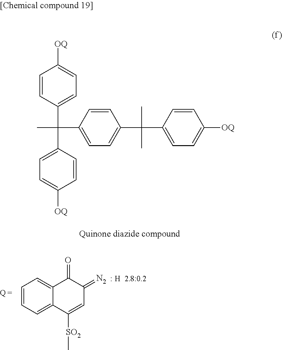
C1=CC(C(C)(C2=CC=C(C(C)(C)C3=CC=C([OQ])C=C3)C=C2)C2=CC=C([OQ])C=C2)=CC=C1[OQ].C1=CC=C2C(=C1)C(=O)C(=[N2])C=C2[SO2]C
